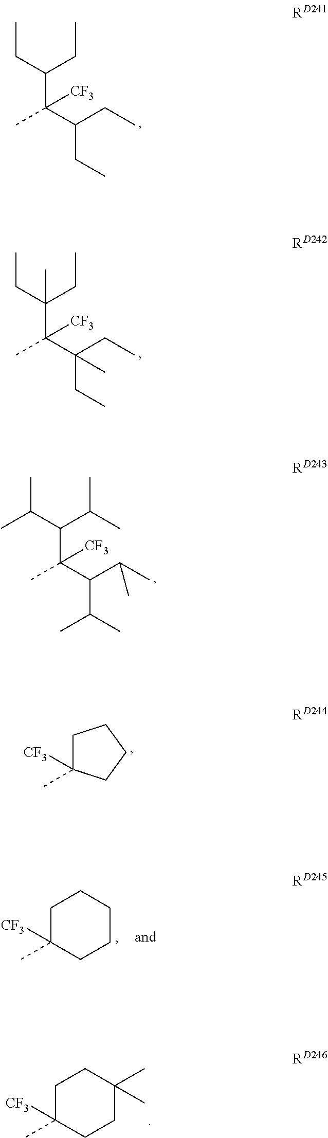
C(C(CC)C(C(CC)CC)(C)[CF3])C.C(C(CC)(C(C(CC)(CC)C)(C)[CF3])C)C.C(C(C(C)C)C(C(C(C)C)C(C)C)(C)[CF3])(C)C.C1C(C)([CF3])CCC1.C1C(C)([CF3])CCCC1.C1C(C)([CF3])CCC(C)(C)C1
